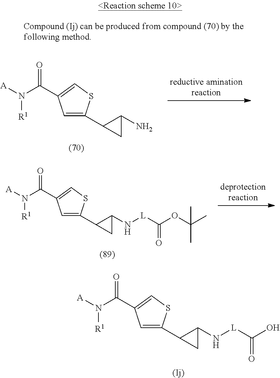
C1=C(C2C(N)C2)SC=C1C(=O)N([R1])[A].C1=C(C2C(N[L]C(OC(C)(C)C)=O)C2)SC=C1C(=O)N([R1])[A].C1=C(C2C(N[L]C(O)=O)C2)SC=C1C(=O)N([R1])[A]
